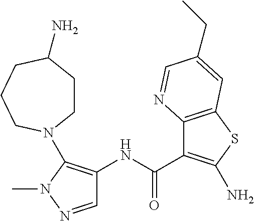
C1=NN(C)C(N2CCC(N)CCC2)=C1NC(=O)C1=C(N)SC2=C1N=CC(CC)=C2
